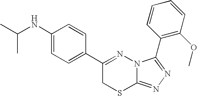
C1=C(NC(C)C)C=CC(C2=NN3C(=NN=C3C3=C(OC)C=CC=C3)SC2)=C1
